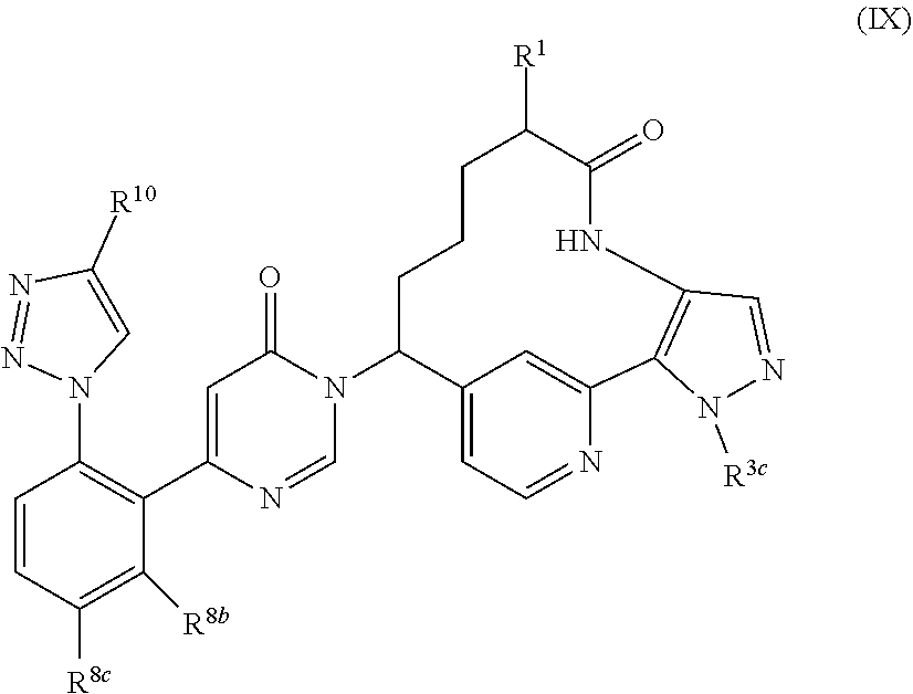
N1(C2C3=CC=NC(=C3)C3=C(NC(=O)C([R1])CCC2)C=NN3[R3c])C=NC(C2=C(N3N=NC([R10])=C3)C=CC([R8c])=C2[R8b])=CC1=O
